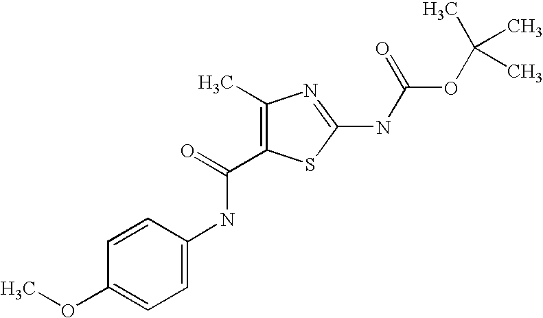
C1=CC(OC)=CC=C1NC(=O)C1=C(C)N=C(NC(=O)OC(C)(C)C)S1
